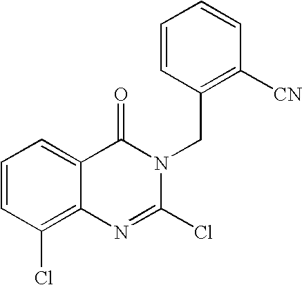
C1=CC(CN2C(=O)C3=CC=CC(Cl)=C3N=C2Cl)=C([CN])C=C1
